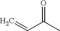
O=C(C)C=C
